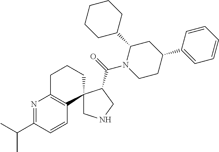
C1CCC(C2CC(C3=CC=CC=C3)CCN2C(=O)C2CNCC23C2=C(N=C(C(C)C)C=C2)CCC3)CC1
